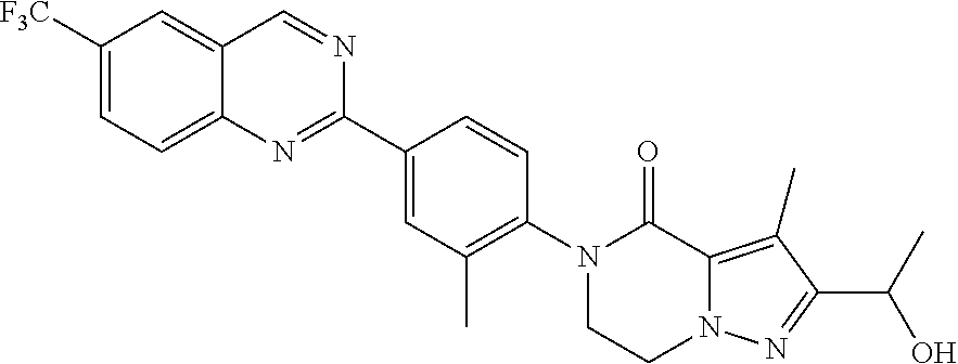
C1([F3C])=CC=C2C(=C1)C=NC(C1=CC(C)=C(N3CCN4C(=C(C)C(C(C)O)=N4)C3=O)C=C1)=N2
